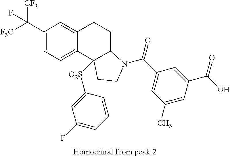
C(C1=CC=C2C(=C1)CCC1C2([O2S]C2=CC(F)=CC=C2)CCN1C(C1=CC(C)=CC(C(O)=O)=C1)=O)([F3C])([CF3])F
